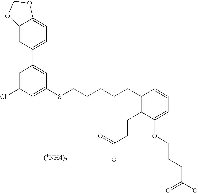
C1=C(Cl)C=C(SCCCCCC2=C(CCC(O)=O)C(OCCCC(O)=O)=CC=C2)C=C1C1=CC=C2C(=C1)OCO2
